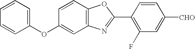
C1=CC=C(OC2=CC3=C(C=C2)OC(C2=C(F)C=C([CHO])C=C2)=N3)C=C1
